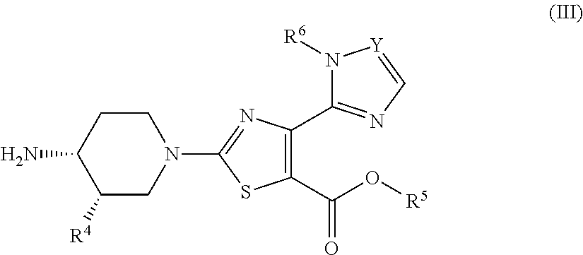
C1([R4])CN(C2=NC(C3=NC=[Y]N3[R6])=C(C(O[R5])=O)S2)CCC1N
